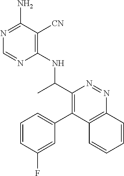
C1(NC(C2=C(C3=CC=CC(F)=C3)C3=C(N=N2)C=CC=C3)C)=C([CN])C(N)=NC=N1
